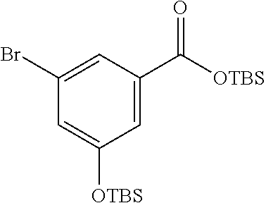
C1=C(C([OTBS])=O)C=C(Br)C=C1[OTBS]
